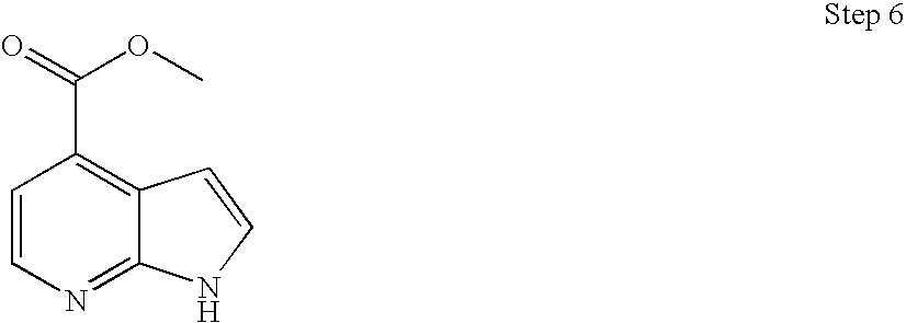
C1=CN=C2C(=C1C(=O)OC)C=CN2
